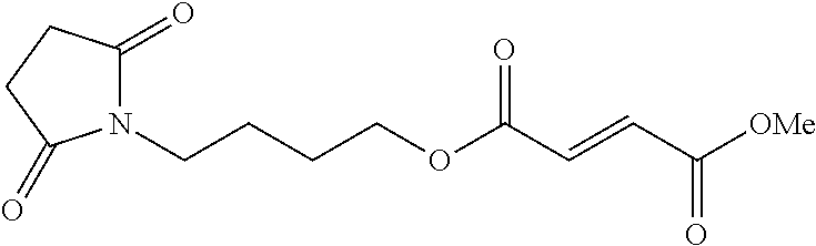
O(C(C=CC([OMe])=O)=O)CCCCN1C(=O)CCC1=O
